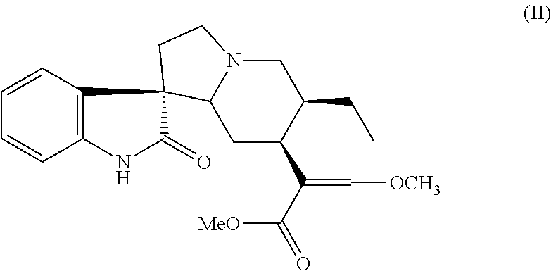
C12=C(C=CC=C1)C1(C(=O)N2)C2CC(C(C(=O)[MeO])=C[OCH3])C(CC)CN2CC1
